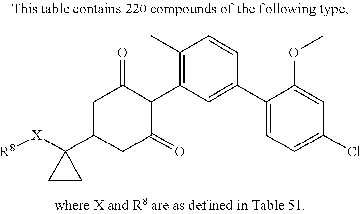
C1(C)=C(C2C(=O)CC(C3([X][R8])CC3)CC2=O)C=C(C2=CC=C(Cl)C=C2OC)C=C1
